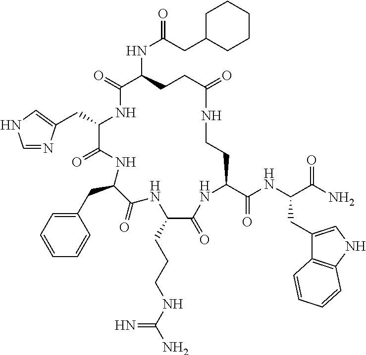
C(C1C(=O)NC(CC2=CC=CC=C2)C(=O)NC(CCCNC(N)=N)C(=O)NC(C(NC(C(N)=O)CC2=CNC3=C2C=CC=C3)=O)CCNC(=O)CCC(NC(CC2CCCCC2)=O)C(=O)N1)C1=CNC=N1
